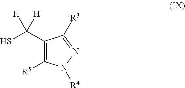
SC([H])([H])C1=C([R5])N([R4])N=C1[R3]
